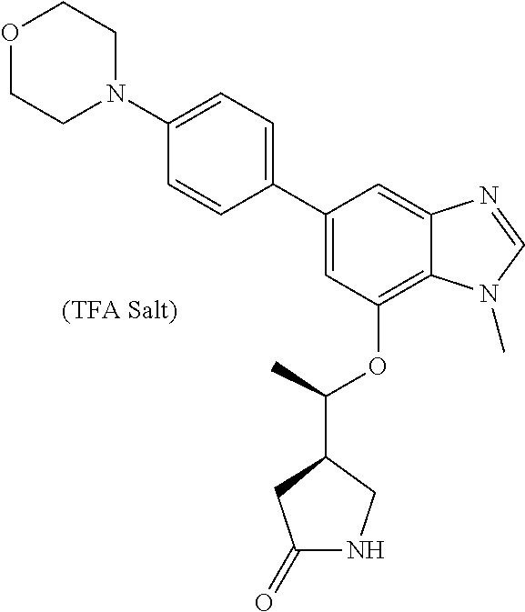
C1(C2=CC=C(N3CCOCC3)C=C2)=CC(OC(C2CC(=O)NC2)C)=C2C(=C1)N=CN2C
